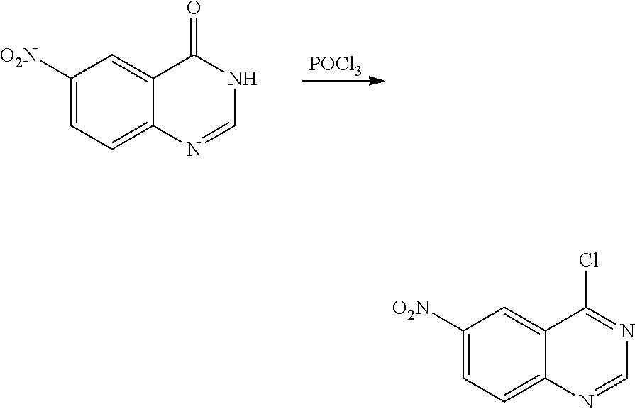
[POCl3].C1([O2N])=CC=C2C(=C1)C(=O)NC=N2.C1([O2N])=CC=C2C(=C1)C(Cl)=NC=N2
